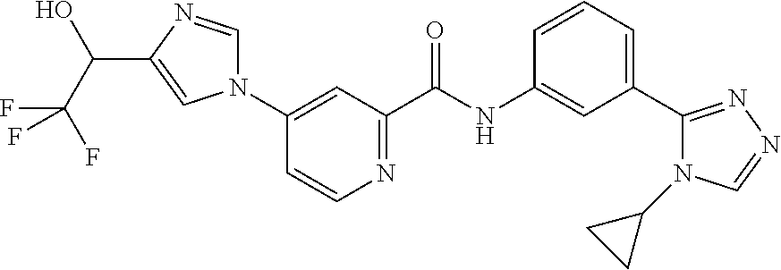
N1(C2=CC(C(NC3=CC(C4=NN=CN4C4CC4)=CC=C3)=O)=NC=C2)C=NC(C(C(F)(F)F)O)=C1
